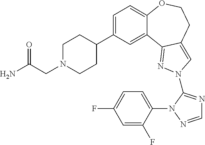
C1=C(C2CCN(CC(N)=O)CC2)C=C2C(=C1)OCCC1=CN(C3=NC=NN3C3=CC=C(F)C=C3F)N=C21
